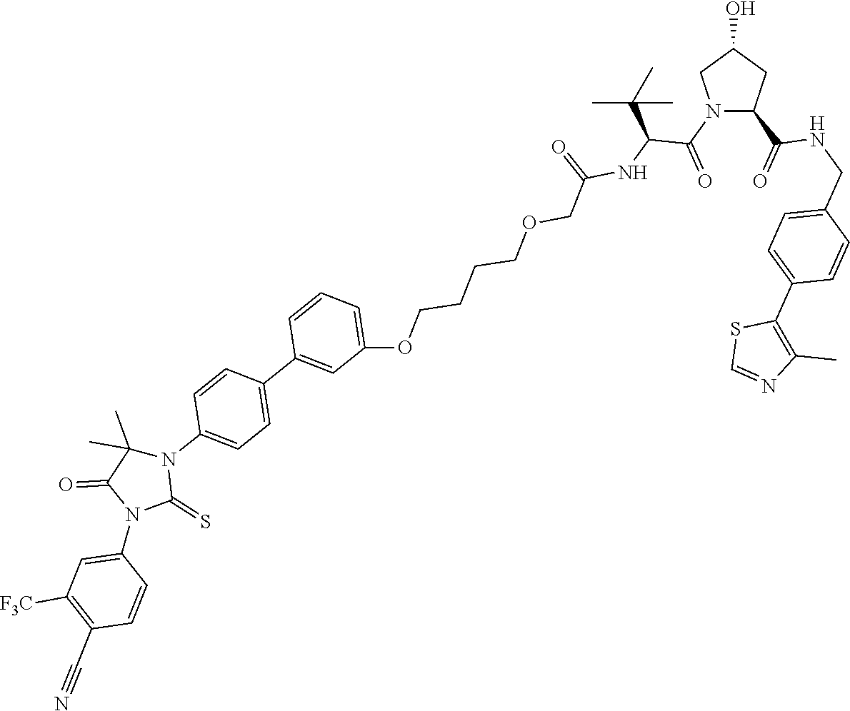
C1(C2=CC(OCCCCOCC(=O)NC(C(N3C(C(=O)NCC4=CC=C(C5=C(C)N=CS5)C=C4)CC(O)C3)=O)C(C)(C)C)=CC=C2)=CC=C(N2C(C)(C)C(=O)N(C3=CC([F3C])=C(C#N)C=C3)C2=S)C=C1
